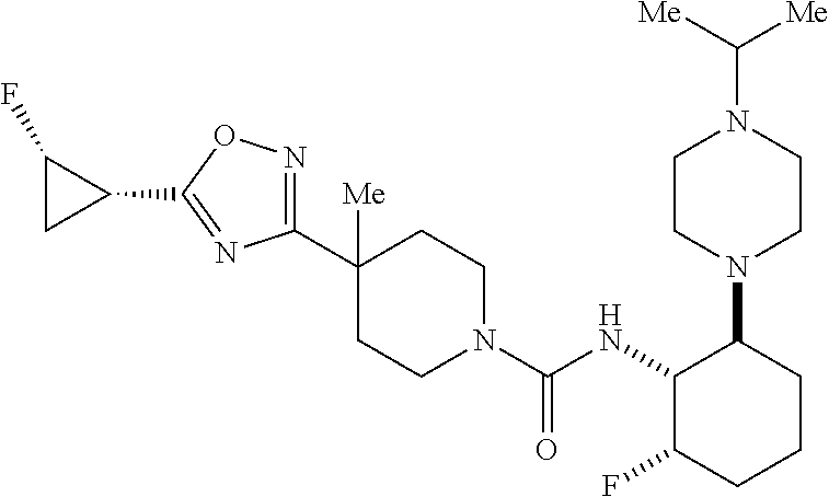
C1(C2([Me])CCN(C(NC3C(F)CCCC3N3CCN(C([Me])[Me])CC3)=O)CC2)=NOC(C2CC2F)=N1
